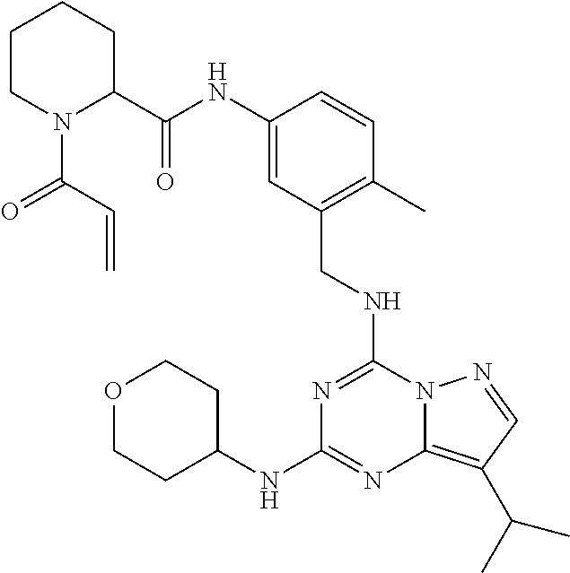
C1(C(NC2=CC(CNC3=NC(NC4CCOCC4)=NC4=C(C(C)C)C=NN34)=C(C)C=C2)=O)CCCCN1C(=O)C=C
